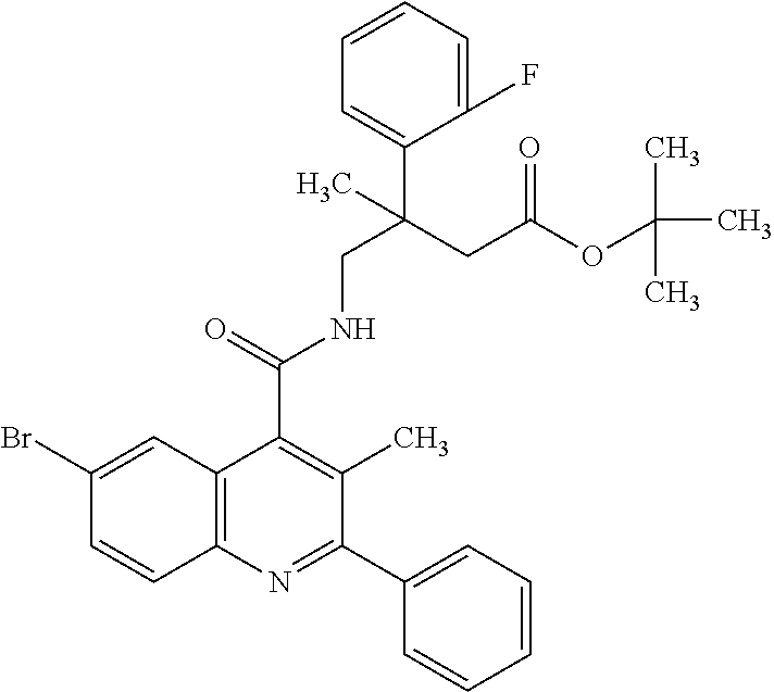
C1=CC=C(F)C(C(CC(OC(C)(C)C)=O)(CNC(C2=C(C)C(C3=CC=CC=C3)=NC3=C2C=C(Br)C=C3)=O)C)=C1
